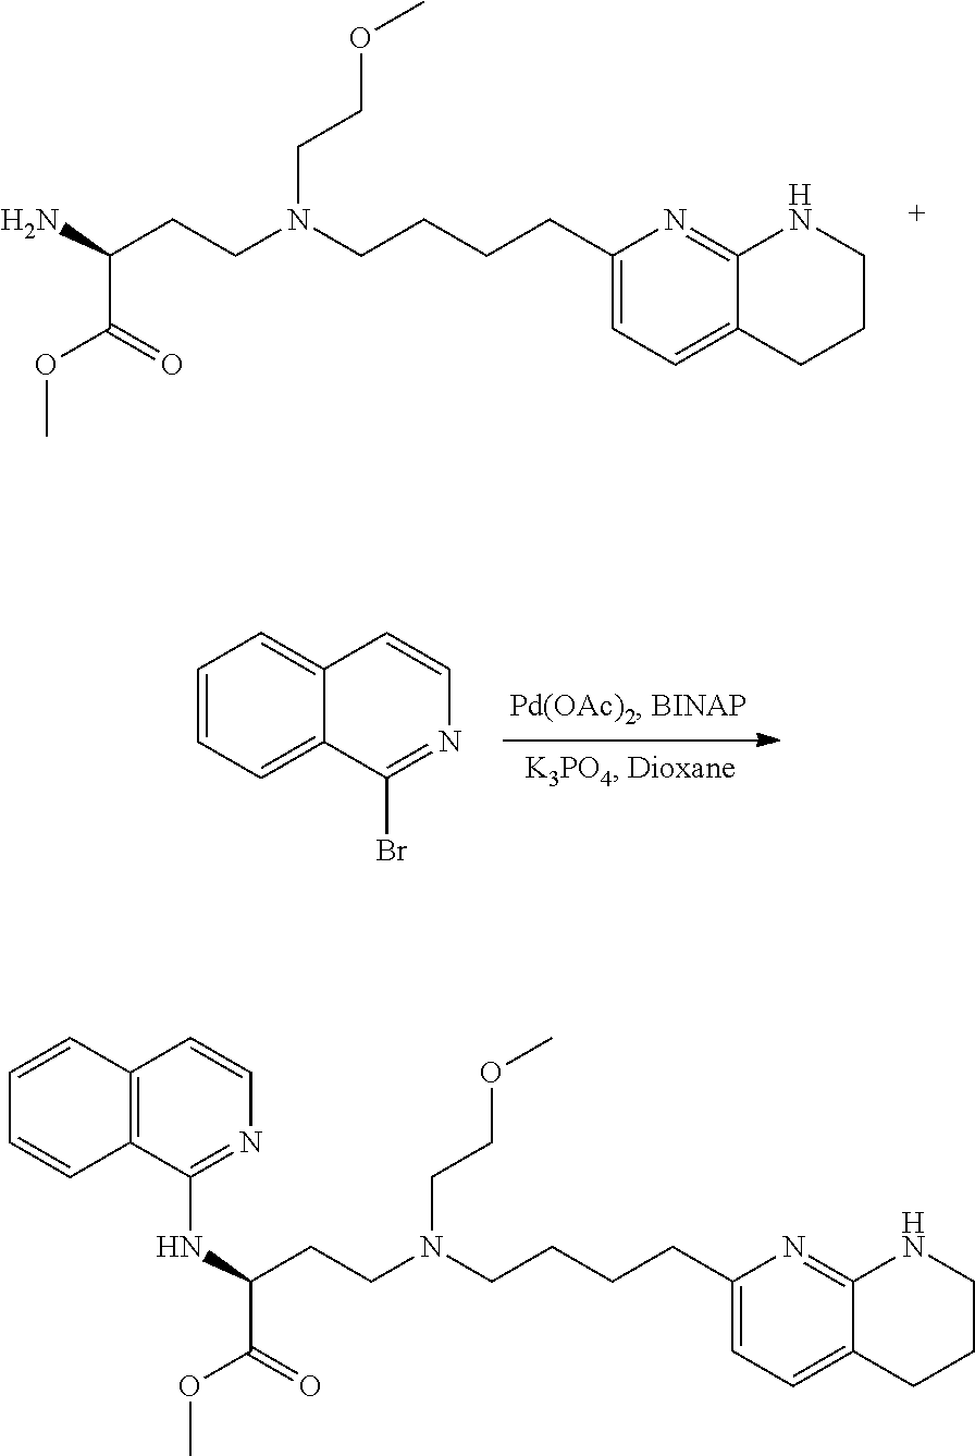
C1(CCCCN(CCC(N)C(=O)OC)CCOC)=CC=C2C(=N1)NCCC2.C1=CC=C2C(=C1)C=CN=C2Br.C1=CC2=C(C=C1)C(NC(CCN(CCCCC1=CC=C3C(=N1)NCCC3)CCOC)C(=O)OC)=NC=C2
